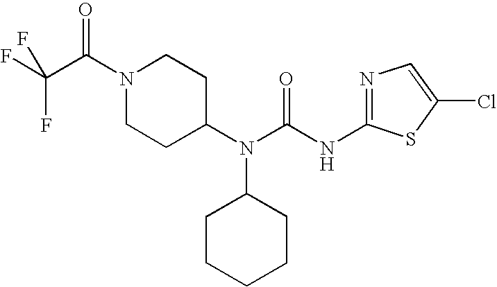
N1(C(C(F)(F)F)=O)CCC(N(C(NC2=NC=C(Cl)S2)=O)C2CCCCC2)CC1
